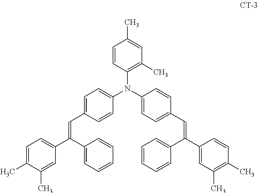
C1=CC(N(C2=CC=C(C=C(C3=CC(C)=C(C)C=C3)C3=CC=CC=C3)C=C2)C2=CC=C(C=C(C3=CC=C(C)C(C)=C3)C3=CC=CC=C3)C=C2)=C(C)C=C1C
